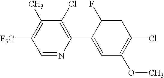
C1(Cl)=C(C2=CC(OC)=C(Cl)C=C2F)N=CC([F3C])=C1C
